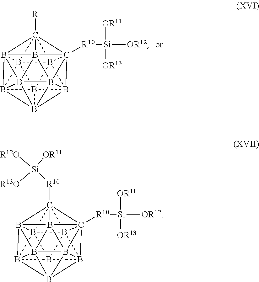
B1234B567B189B1%10%11B%12%13%14C5%15([R])(B265B326B5%15%12B2%131B486%10)C79%14%11[R10][Si]([OR11])([OR13])[OR12].B1234B567B189B1%10%11B%12%13%14C5%15([R10][Si]([R12O])([OR11])[R13O])(B265B326B5%15%12B2%131B486%10)C79%14%11[R10][Si]([OR11])([OR13])[OR12]
